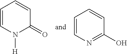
C1=CC=CC(=O)N1[H].C1=CC=CC(O)=N1
